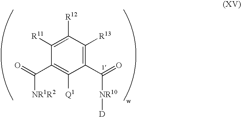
C1([R13])=C(C([NR10][D])=O)C([Q1])=C(C(=O)[NR1R2])C([R11])=C1[R12]
